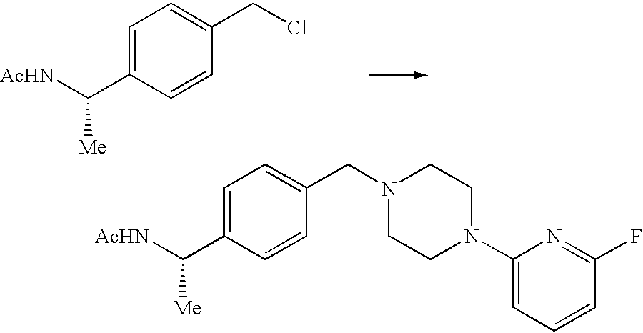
C1=C(C([AcHN])[Me])C=CC(CCl)=C1.C1=C(C([AcHN])[Me])C=CC(CN2CCN(C3=CC=CC(F)=N3)CC2)=C1
